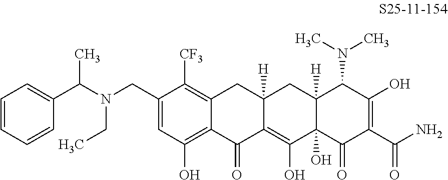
C1=C(CN(C(C2=CC=CC=C2)C)CC)C([CF3])=C2C(=C1O)C(=O)C1=C(O)C3(O)C([H])(CC1([H])C2)C(N(C)C)C(O)=C(C(N)=O)C3=O
